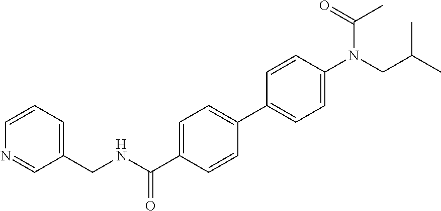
C1=CC=C(CNC(C2=CC=C(C3=CC=C(N(CC(C)C)C(=O)C)C=C3)C=C2)=O)C=N1
